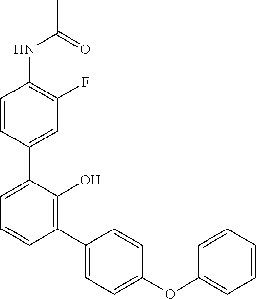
C1=CC(C2=CC=CC(C3=CC=C(OC4=CC=CC=C4)C=C3)=C2O)=CC(F)=C1NC(C)=O
